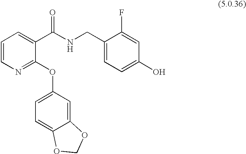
C1=CN=C(OC2=CC=C3C(=C2)OCO3)C(C(NCC2=CC=C(O)C=C2F)=O)=C1
